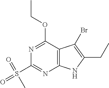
C12=C(C(OCC)=NC(S(=O)(=O)C)=N1)C(Br)=C(CC)N2
